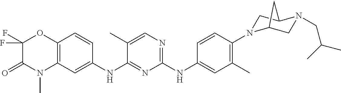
C1(NC2=CC(C)=C(N3CC4N(CC(C)C)CC3C4)C=C2)=NC=C(C)C(NC2=CC3=C(C=C2)OC(F)(F)C(=O)N3C)=N1
